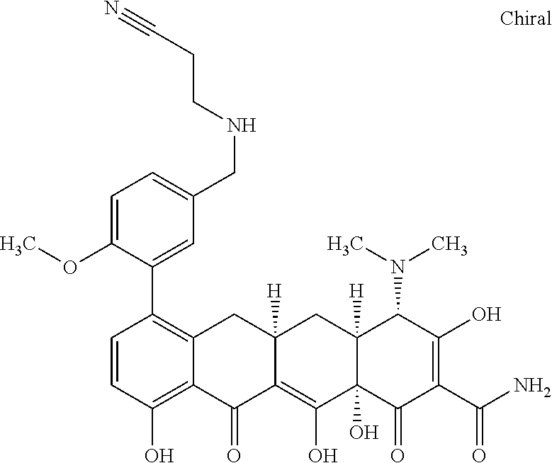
C12([H])C(O)(C(=O)C(C(N)=O)=C(O)C1N(C)C)C(O)=C1C([H])(C2)CC2=C(C3=CC(CNCCC#N)=CC=C3OC)C=CC(O)=C2C1=O
